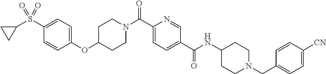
C1=CC(OC2CCN(C(C3=CC=C(C(NC4CCN(CC5=CC=C([CN])C=C5)CC4)=O)C=N3)=O)CC2)=CC=C1S(=O)(C1CC1)=O
